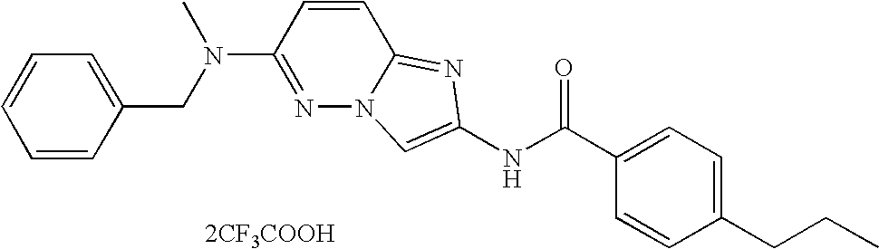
[2CF3COOH].C1=CC(CCC)=CC=C1C(NC1=CN2N=C(N(C)CC3=CC=CC=C3)C=CC2=N1)=O
